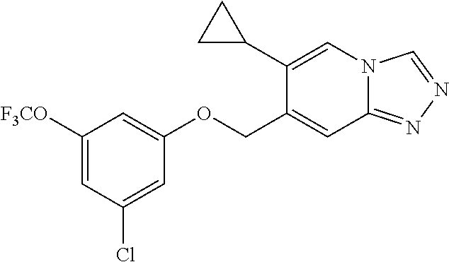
C1([F3CO])=CC(Cl)=CC(OCC2=CC3=NN=CN3C=C2C2CC2)=C1
